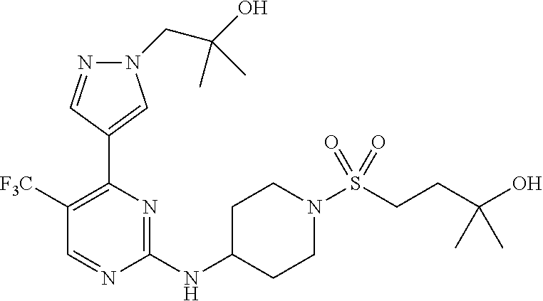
C1([F3C])=C(C2=CN(CC(O)(C)C)N=C2)N=C(NC2CCN(S(CCC(O)(C)C)(=O)=O)CC2)N=C1
